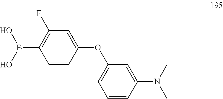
C1(B(O)O)=C(F)C=C(OC2=CC=CC(N(C)C)=C2)C=C1
